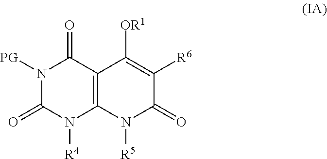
N1([PG])C(=O)N([R4])C2=C(C1=O)C([OR1])=C([R6])C(=O)N2[R5]
